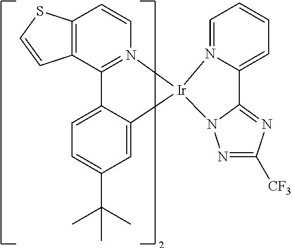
C12=C(C3=N(C=C1)[Ir]1(C4=CC(C(C)(C)C)=CC=C34)N3=CC=CC=C3C3=NC([CF3])=NN31)C=CS2
